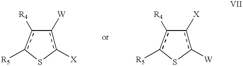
c1([X])c([W])-c([R4])c([R5])S1.c1([W])c([X])-c([R4])c([R5])S1
